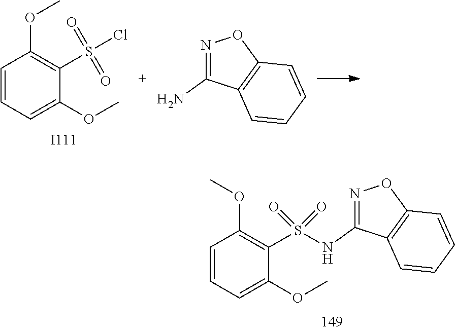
C1=CC=C(OC)C(S(Cl)(=O)=O)=C1OC.N1=C(N)C2=C(O1)C=CC=C2.[I111].C1=CC=C(OC)C(S(=O)(=O)NC2=NOC3=C2C=CC=C3)=C1OC
